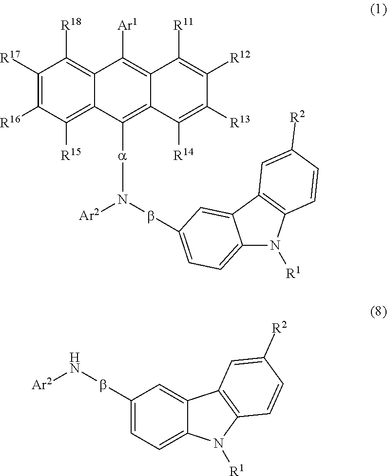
C1([R17])=C([R16])C([R15])=C2C(=C1[R18])C([Ar1])=C1C(=C2[a]N([Ar2])bC2=CC=C3C(=C2)C2=C(N3[R1])C=CC([R2])=C2)C([R14])=C([R13])C([R12])=C1[R11].C1(bN[Ar2])=CC=C2C(=C1)C1=C(N2[R1])C=CC([R2])=C1
